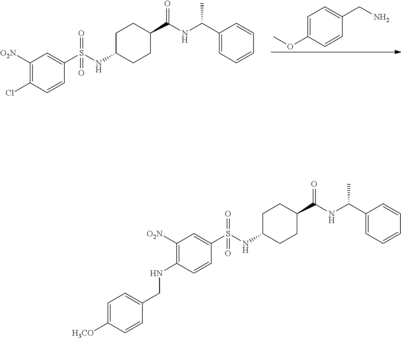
C1([O2N])=C(Cl)C=CC(S(NC2CCC(C(NC(C3=CC=CC=C3)C)=O)CC2)(=O)=O)=C1.C1=C(OC)C=CC(CN)=C1.C1([O2N])=C(NCC2=CC=C([H3CO])C=C2)C=CC(S(NC2CCC(C(NC(C3=CC=CC=C3)C)=O)CC2)(=O)=O)=C1
